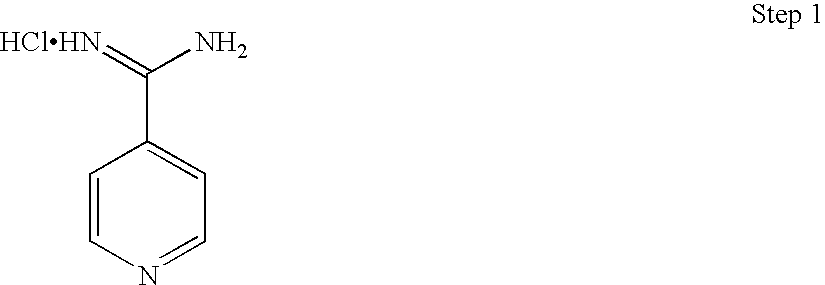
C1=CN=CC=C1C(=[HClHN])N
